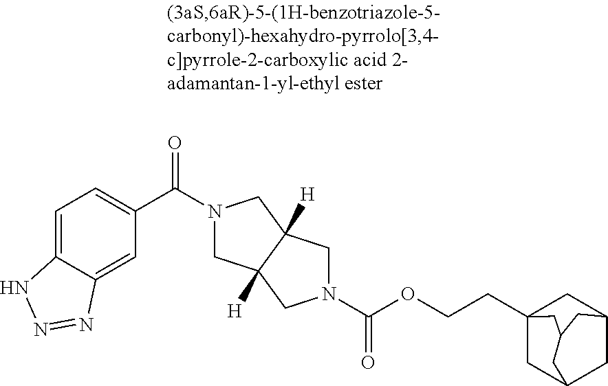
C1(C(=O)N2CC3([H])C([H])(C2)CN(C(OCCC24CC5CC(C2)CC(C4)C5)=O)C3)=CC=C2C(=C1)N=NN2
